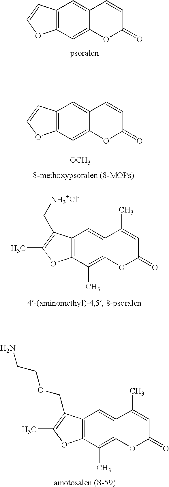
C12=C(C=C3C(=C1)C=CC(=O)O3)OC=C2.C12=C(C([OCH3])=C3C(=C1)C=CC(=O)O3)OC=C2.C12=C(C(C)=C3C(=C1)C(C)=CC(=O)O3)OC(C)=C2C[NH3+Cl-].C12=C(C(C)=C3C(=C1)C(C)=CC(=O)O3)OC(C)=C2COCCN
